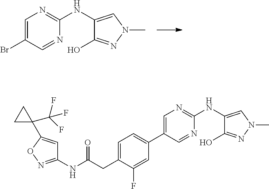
C1=C(Br)C=NC(NC2=CN(C)N=C2O)=N1.C1=C(C2=CC=C(CC(NC3=NOC(C4(C(F)(F)F)CC4)=C3)=O)C(F)=C2)C=NC(NC2=CN(C)N=C2O)=N1
